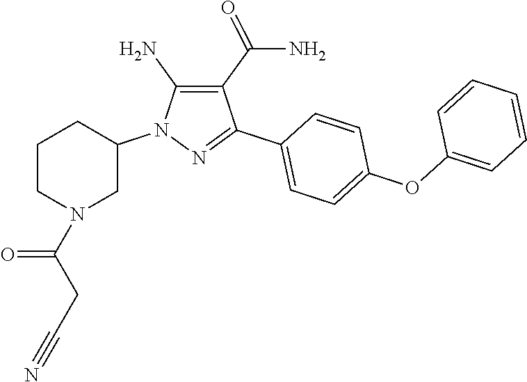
C1(C(N)=O)=C(N)N(C2CCCN(C(CC#N)=O)C2)N=C1C1=CC=C(OC2=CC=CC=C2)C=C1
